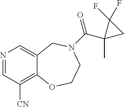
N1=CC([CN])=C2C(=C1)CN(C(=O)C1(C)CC1(F)F)CCO2
